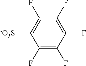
C1(F)=C(F)C(F)=C(F)C(F)=C1[-O3S]
